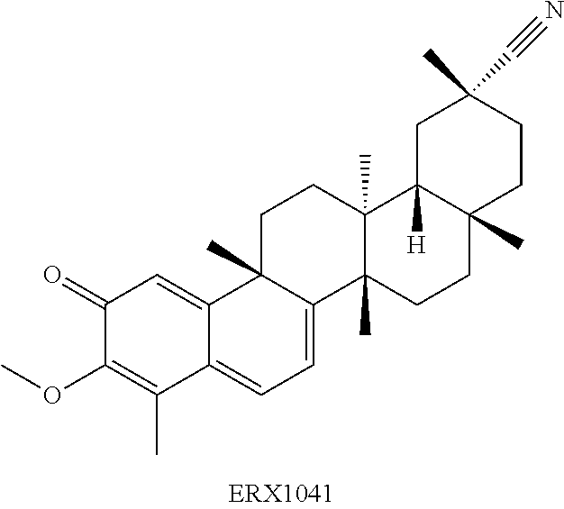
C1(=O)C(OC)=C(C)C2=CC=C3C(C)(C2=C1)CCC1(C)C3(C)CCC2(C)C1([H])CC(C)(C#N)CC2
